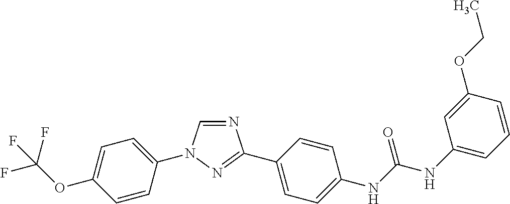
C1=C(N2C=NC(C3=CC=C(NC(NC4=CC=CC(OCC)=C4)=O)C=C3)=N2)C=CC(OC(F)(F)F)=C1
